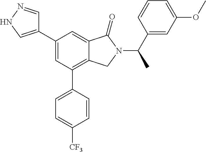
C1=NNC=C1C1=CC(C2=CC=C([CF3])C=C2)=C2C(=C1)C(=O)N(C(C1=CC(OC)=CC=C1)C)C2
